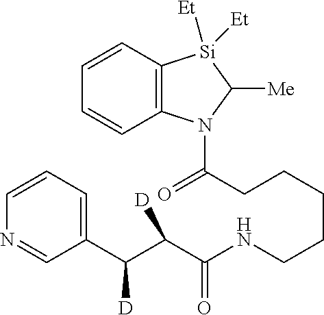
C(CCCCCNC(C(C(C1=CC=CN=C1)[D])[D])=O)(N1C2=C([Si]([Et])([Et])C1[Me])C=CC=C2)=O
